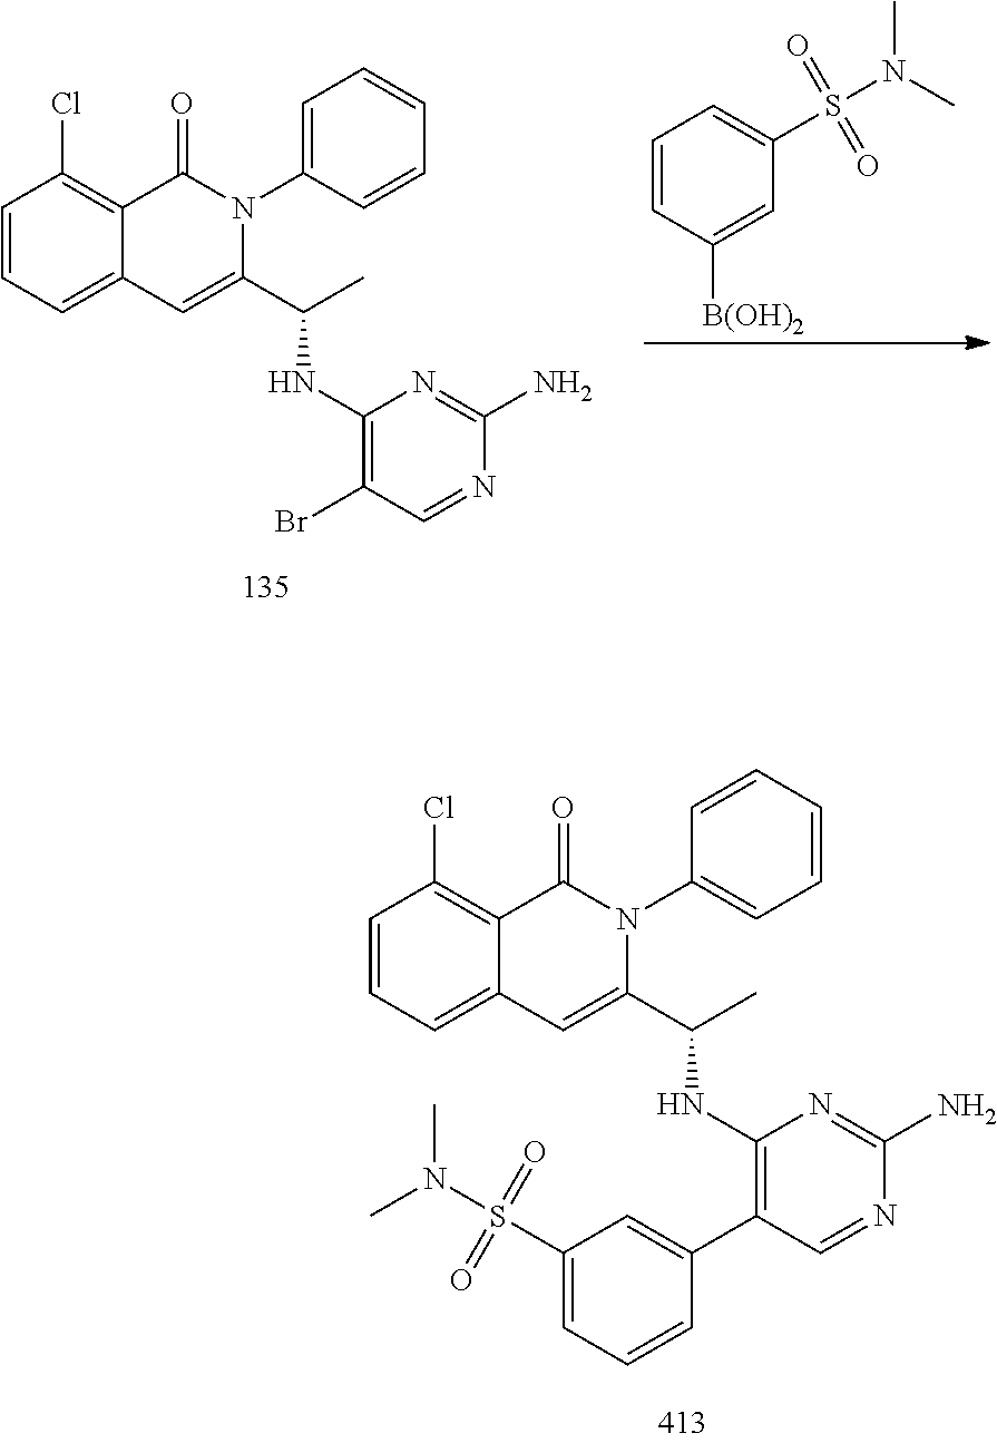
C1=CC=C2C(=C1Cl)C(=O)N(C1=CC=CC=C1)C(C(C)NC1=C(Br)C=NC(N)=N1)=C2.C1=CC([B(OH)2])=CC(S(N(C)C)(=O)=O)=C1.C1=CC=C2C(=C1Cl)C(=O)N(C1=CC=CC=C1)C(C(C)NC1=C(C3=CC(S(N(C)C)(=O)=O)=CC=C3)C=NC(N)=N1)=C2
